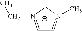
CCN1=CC=N(C)C1
